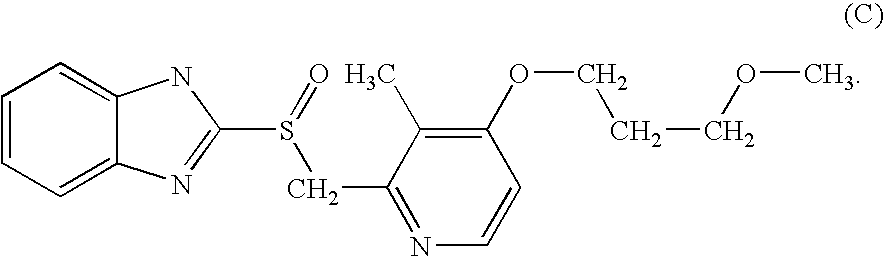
C1=CC=C2C(=C1)NC(S(CC1=NC=CC(OCCCOC)=C1C)=O)=N2
